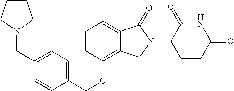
C(OC1=C2C(=CC=C1)C(=O)N(C1C(=O)NC(=O)CC1)C2)C1=CC=C(CN2CCCC2)C=C1
